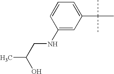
C1(NCC(C)O)=CC(C(C)(C)C)=CC=C1
